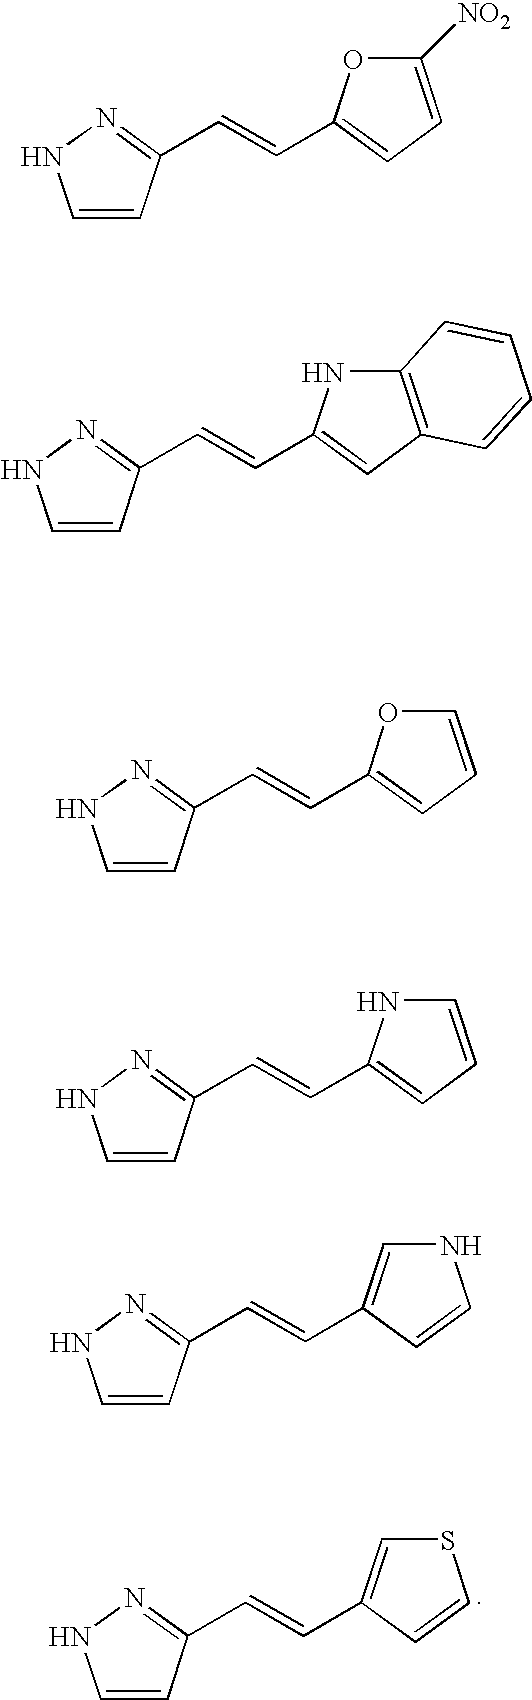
C1=CC(C=CC2=CSC=C2)=NN1.C1=CC(C=CC2=CC=C([NO2])O2)=NN1.C1=CC(C=CC2=CC3=C(N2)C=CC=C3)=NN1.C1=CC(C=CC2=CC=CO2)=NN1.C1=CC(C=CC2=CC=CN2)=NN1.C1=CC(C=CC2=CNC=C2)=NN1
